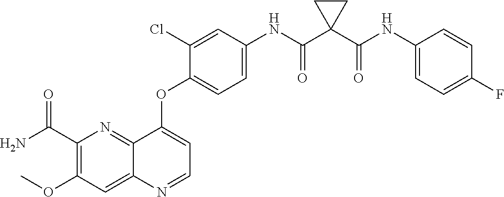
C1(C(N)=O)=C(OC)C=C2C(=N1)C(OC1=CC=C(NC(C3(C(NC4=CC=C(F)C=C4)=O)CC3)=O)C=C1Cl)=CC=N2
